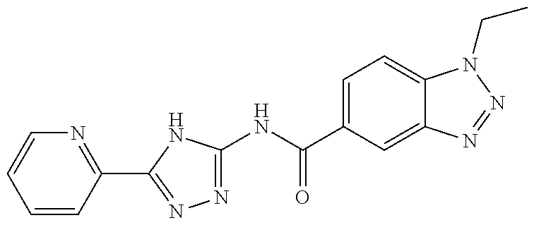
N1=C(NC(C2=CC=C3C(=C2)N=NN3CC)=O)NC(C2=NC=CC=C2)=N1
